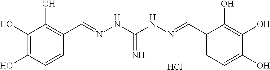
C1(O)=C(O)C=CC(C=NNC(NN=CC2=CC=C(O)C(O)=C2O)=N)=C1O.Cl
